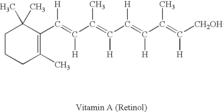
C1CCC(C)=C(C(=C([H])C(=C(C(=C(C(=C([CH2OH])[H])C)[H])[H])[H])C)[H])C1(C)C
